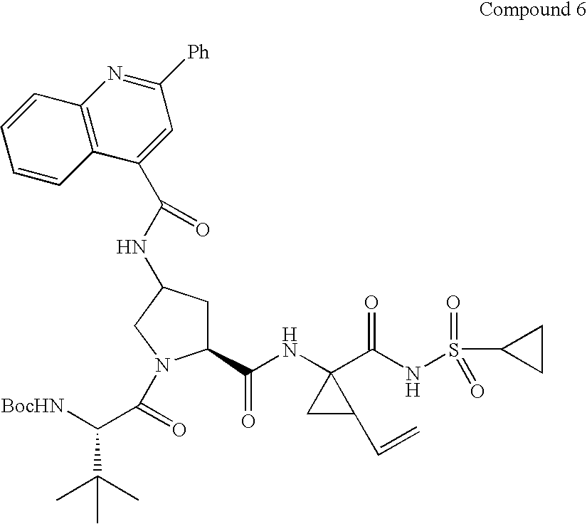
C1(C(NC2(C(NS(C3CC3)(=O)=O)=O)CC2C=C)=O)CC(NC(C2=CC([Ph])=NC3=C2C=CC=C3)=O)CN1C(=O)C([BocHN])C(C)(C)C
